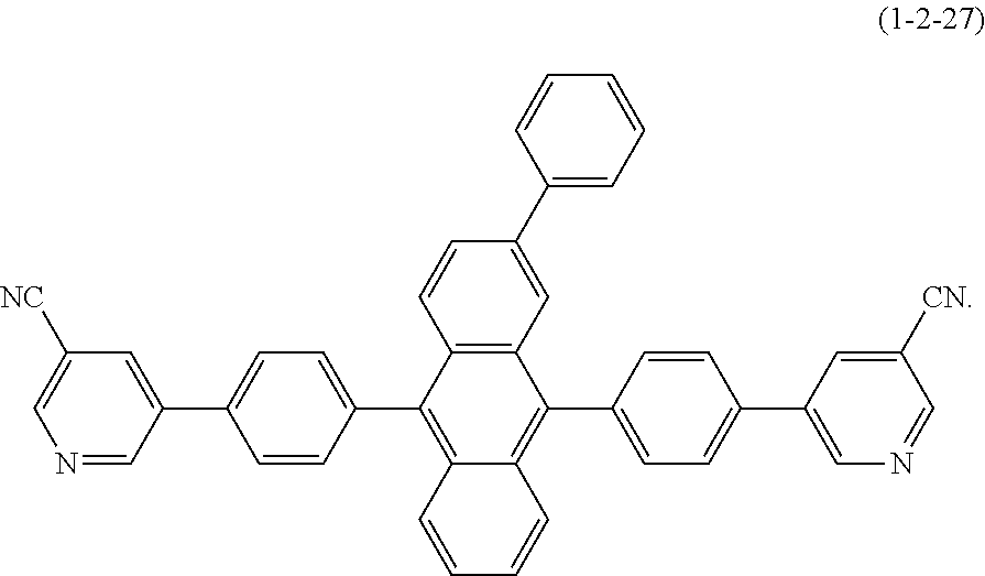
N1=CC(C2=CC=C(C3=C4C(=C(C5=CC=C(C6=CN=CC([CN])=C6)C=C5)C5=C3C=CC(C3=CC=CC=C3)=C5)C=CC=C4)C=C2)=CC([NC])=C1
